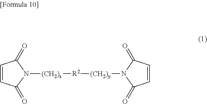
C1=CC(=O)N([(CH2)x][R2][(CH2)y]N2C(=O)C=CC2=O)C1=O
